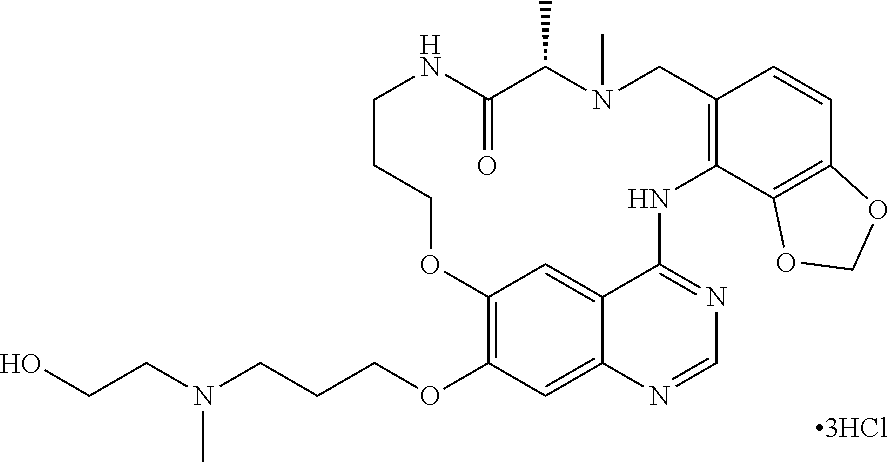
C(O)CN(CCCOC1=C2C=C3C(=C1)N=CN=C3NC1=C(C=CC3=C1OCO3)CN(C)C(C)C(=O)NCCCO2)C
